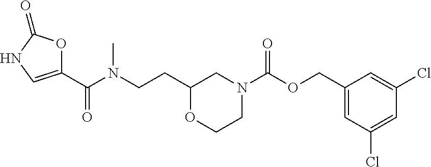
C1(CCN(C(C2=CNC(=O)O2)=O)C)OCCN(C(OCC2=CC(Cl)=CC(Cl)=C2)=O)C1
